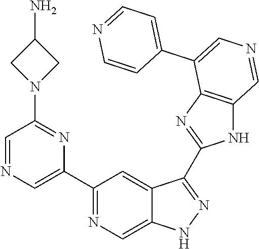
C1(C2=CN=CC(N3CC(N)C3)=N2)=NC=C2C(=C1)C(C1=NC3=C(N1)C=NC=C3C1=CC=NC=C1)=NN2
